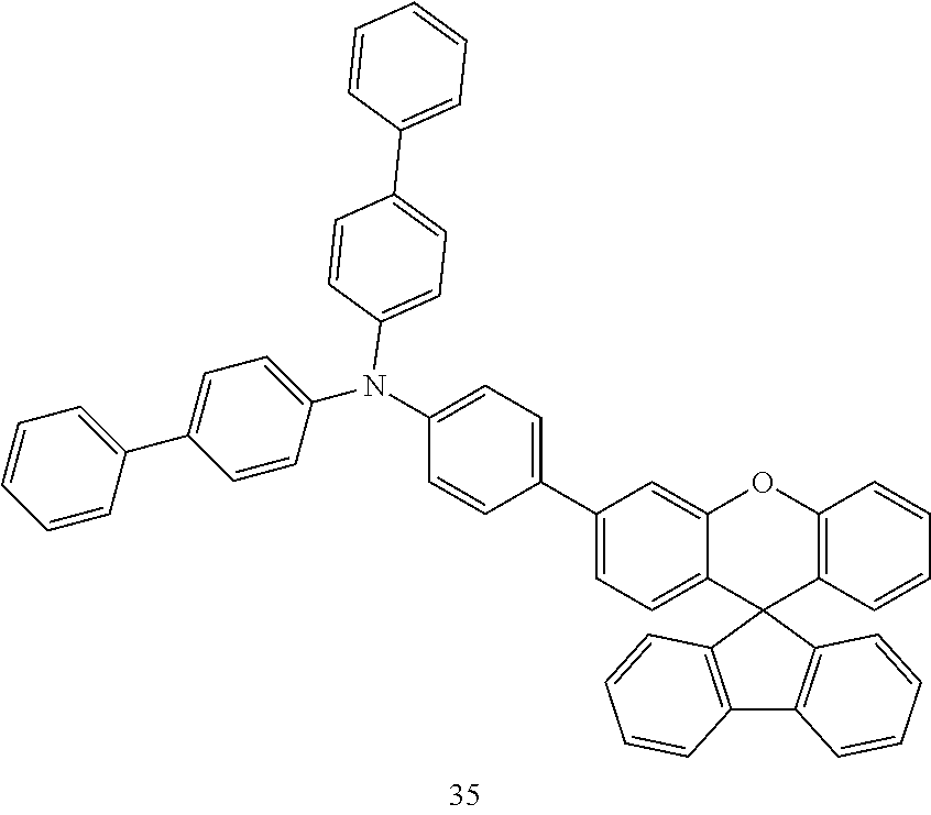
C1(C2=CC=C(N(C3=CC=C(C4=CC=CC=C4)C=C3)C3=CC=C(C4=CC=CC=C4)C=C3)C=C2)=CC=C2C(=C1)OC1=C(C23C2=C(C4=C3C=CC=C4)C=CC=C2)C=CC=C1
